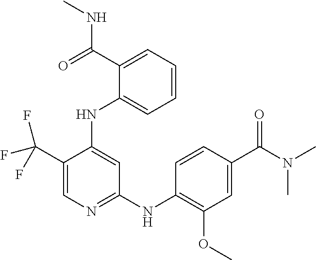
C1(C(F)(F)F)=CN=C(NC2=C(OC)C=C(C(N(C)C)=O)C=C2)C=C1NC1=CC=CC=C1C(NC)=O
